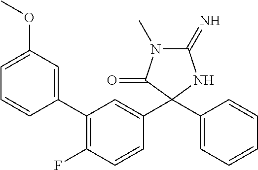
C1(=N)N(C)C(=O)C(C2=CC(C3=CC(OC)=CC=C3)=C(F)C=C2)(C2=CC=CC=C2)N1
